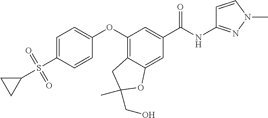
C1=C(S(=O)(=O)C2CC2)C=CC(OC2=C3C(=CC(C(NC4=NN(C)C=C4)=O)=C2)OC(CO)(C)C3)=C1
